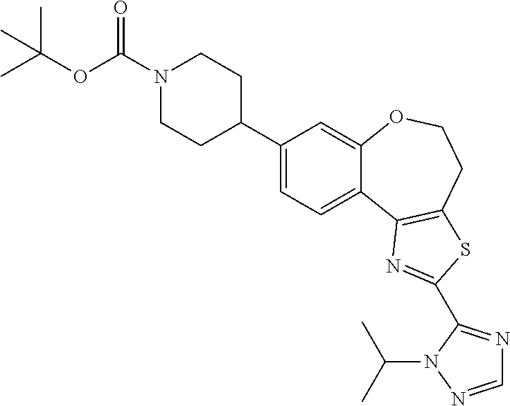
C1(C2CCN(C(OC(C)(C)C)=O)CC2)=CC=C2C(=C1)OCCC1=C2N=C(C2=NC=NN2C(C)C)S1
